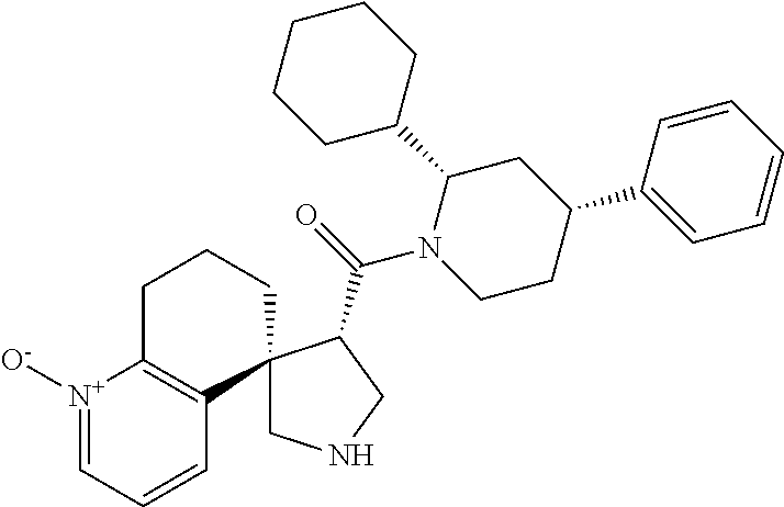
C1CCC(C2CC(C3=CC=CC=C3)CCN2C(=O)C2CNCC23C2=C([N+]([O-])=CC=C2)CCC3)CC1
